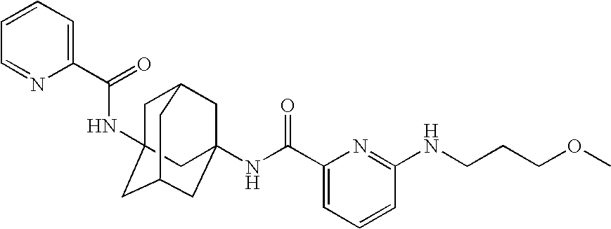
C1C2(NC(C3=CC=CC=N3)=O)CC3CC(NC(C4=CC=CC(NCCCOC)=N4)=O)(CC1C3)C2
